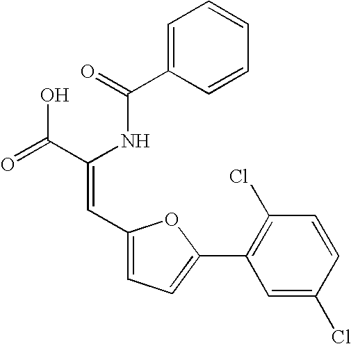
C1=C(C(=O)NC(C(=O)O)=CC2=CC=C(C3=C(Cl)C=CC(Cl)=C3)O2)C=CC=C1
